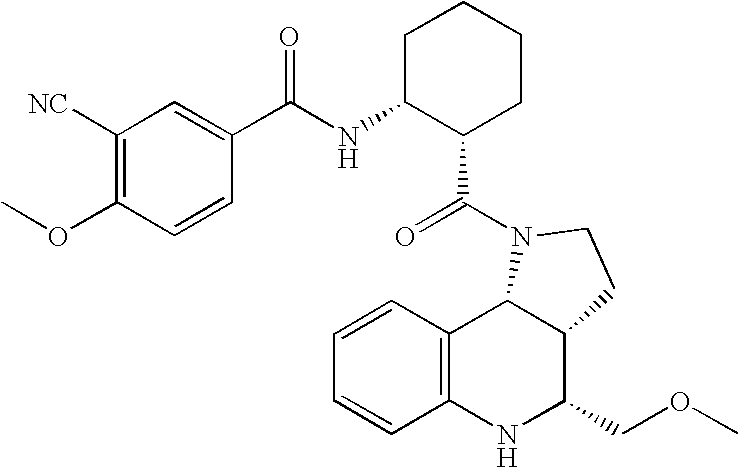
C1=CC2=C(C=C1)NC(COC)C1C2N(C(=O)C2CCCCC2NC(=O)C2=CC([NC])=C(OC)C=C2)CC1
